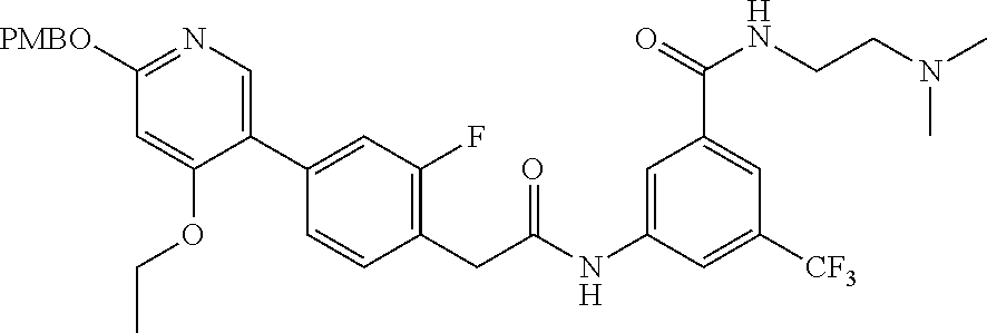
C1([PMBO])=NC=C(C2=CC(F)=C(CC(NC3=CC(C(=O)NCCN(C)C)=CC([CF3])=C3)=O)C=C2)C(OCC)=C1
